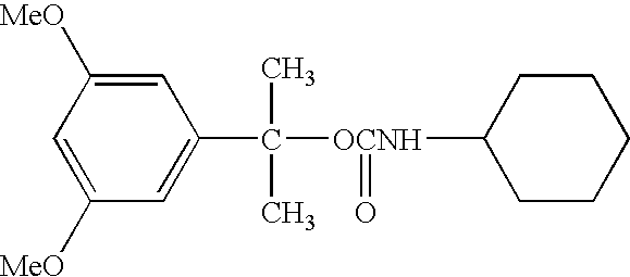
C1=C([MeO])C=C(C([OCNH](C2CCCCC2)=O)(C)C)C=C1[MeO]
